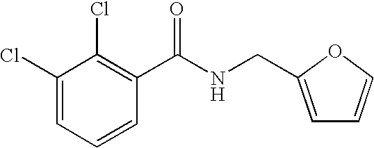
C1(Cl)=CC=CC(C(NCC2=CC=CO2)=O)=C1Cl
